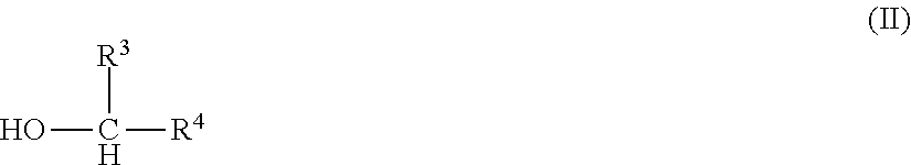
OC([R3])[R4]
